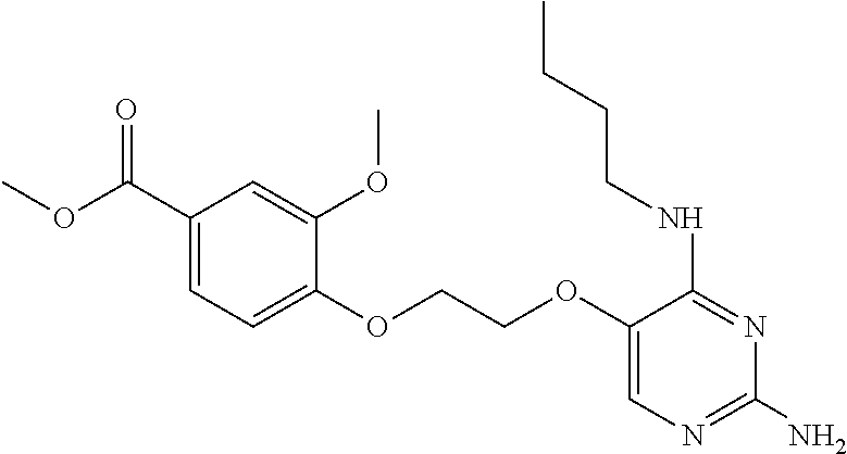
C1(OCCOC2=CC=C(C(=O)OC)C=C2OC)=CN=C(N)N=C1NCCCC
